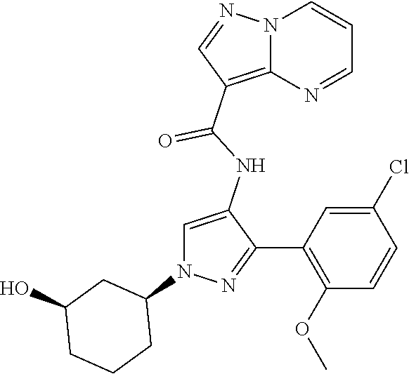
N12C(=C(C(NC3=CN(C4CC(O)CCC4)N=C3C3=C(OC)C=CC(Cl)=C3)=O)C=N1)N=CC=C2
